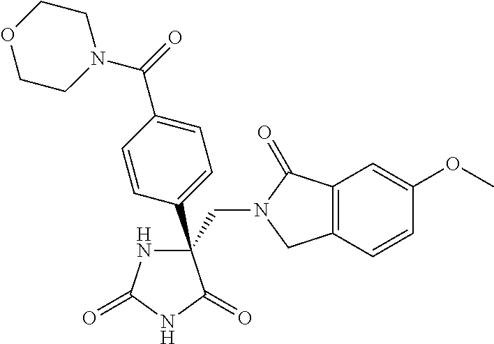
C(C1(C2=CC=C(C(N3CCOCC3)=O)C=C2)NC(=O)NC1=O)N1CC2=C(C1=O)C=C(OC)C=C2
